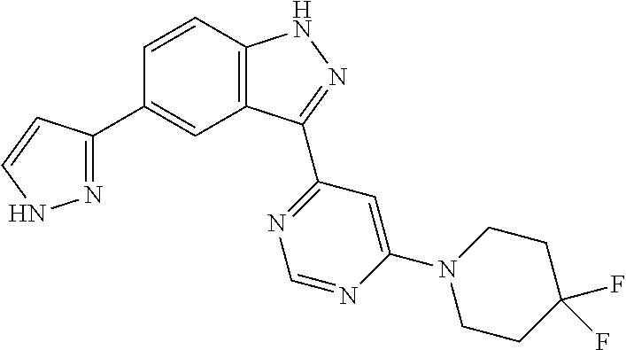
C1=CC2=C(C=C1C1=NNC=C1)C(C1=NC=NC(N3CCC(F)(F)CC3)=C1)=NN2
